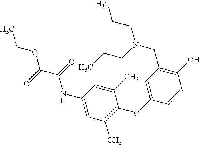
C1(NC(C(OCC)=O)=O)=CC(C)=C(OC2=CC(CN(CCC)CCC)=C(O)C=C2)C(C)=C1
